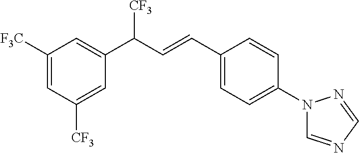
C1([CF3])=CC([CF3])=CC(C(C=CC2=CC=C(N3C=NC=N3)C=C2)[CF3])=C1
